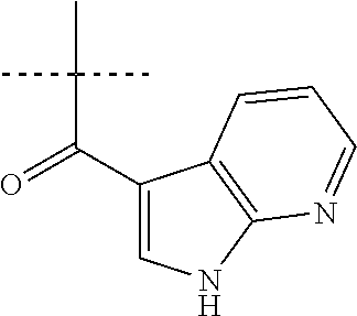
C1=C(C(C(C)(C)C)=O)C2=C(N1)N=CC=C2
